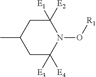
C1C([E3])([E4])N(O[R1])C([E1])([E2])CC1C
